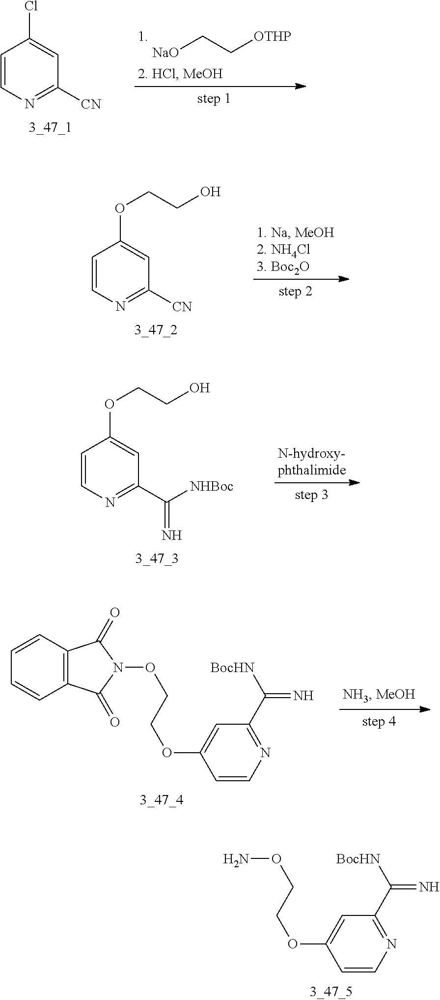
C1=CN=C([CN])C=C1Cl.[NaO]CC[OTHP].C1=CN=C([CN])C=C1OCCO.C1=CN=C(C([NHBoc])=N)C=C1OCCO.C1=CN=C(C([BocHN])=N)C=C1OCCON.C1=CN=C(C([BocHN])=N)C=C1OCCON1C(=O)C2=C(C=CC=C2)C1=O
